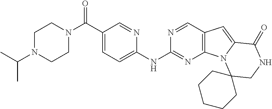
N1(C(=O)C2=CC=C(NC3=NC4=C(C=N3)C=C3N4C4(CNC3=O)CCCCC4)N=C2)CCN(C(C)C)CC1
